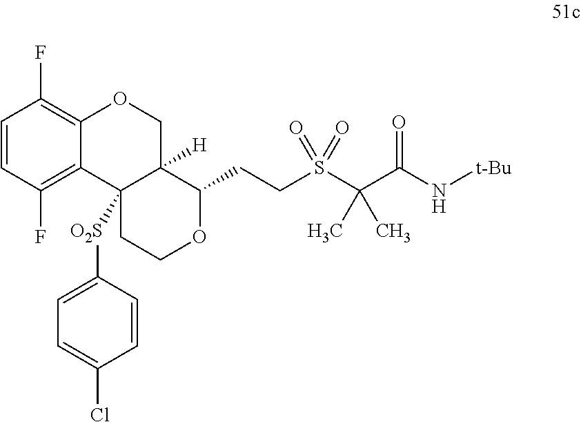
C1=CC(F)=C2C(=C1F)OCC1([H])C2([O2S]C2=CC=C(Cl)C=C2)CCOC1CCS(C(C(N[t-Bu])=O)(C)C)(=O)=O
